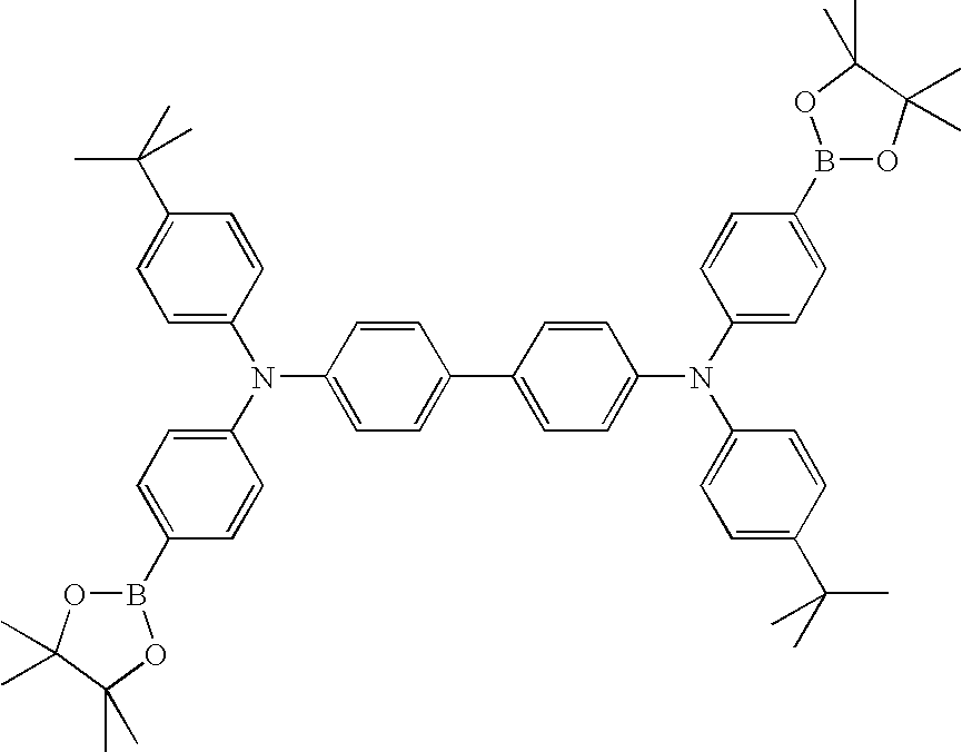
C1=C(N(C2=CC=C(C(C)(C)C)C=C2)C2=CC=C(B3OC(C)(C)C(C)(C)O3)C=C2)C=CC(C2=CC=C(N(C3=CC=C(B4OC(C)(C)C(C)(C)O4)C=C3)C3=CC=C(C(C)(C)C)C=C3)C=C2)=C1
